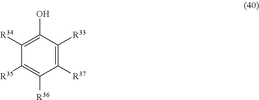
C1([R34])=C(O)C([R33])=C([R37])C([R36])=C1[R35]
